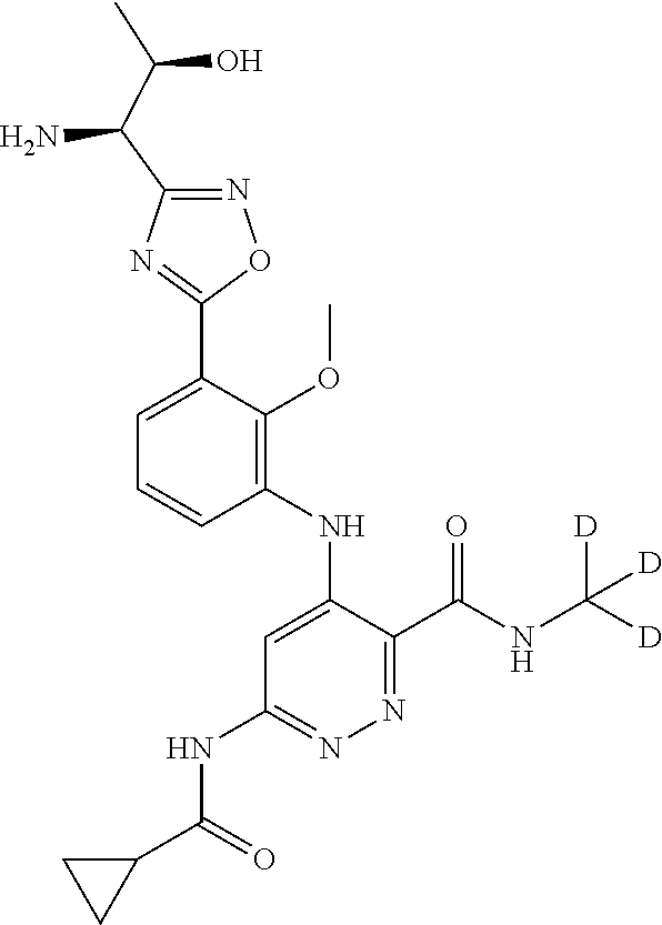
C1=C(C2=NC(C(C(C)O)N)=NO2)C(OC)=C(NC2=CC(NC(C3CC3)=O)=NN=C2C(NC([D])([D])[D])=O)C=C1
